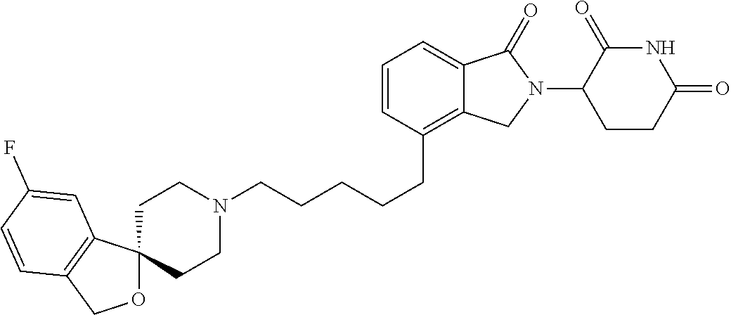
C(CCCCC1=C2C(=CC=C1)C(=O)N(C1C(=O)NC(=O)CC1)C2)N1CCC2(CC1)OCC1=C2C=C(F)C=C1
